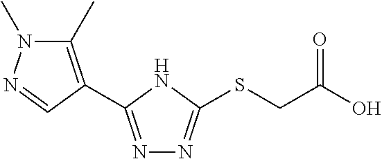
N1=C(C2=C(C)N(C)N=C2)NC(SCC(O)=O)=N1
